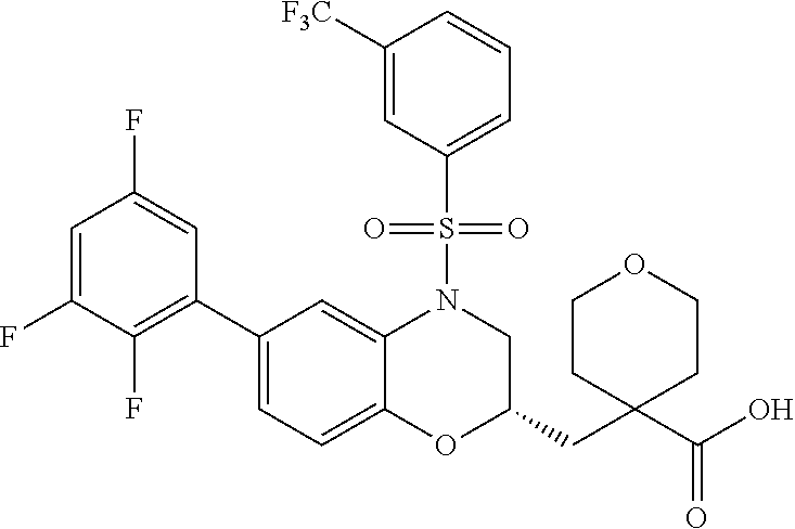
C1(C2=CC=C3C(=C2)N(S(C2=CC=CC([F3C])=C2)(=O)=O)CC(CC2(C(O)=O)CCOCC2)O3)=C(F)C(F)=CC(F)=C1
